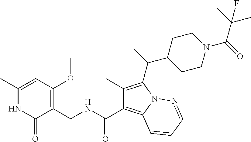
C1(C)=CC(OC)=C(CNC(C2=C3N(C(C(C)C4CCN(C(C(F)(C)C)=O)CC4)=C2C)N=CC=C3)=O)C(=O)N1
